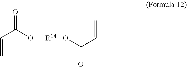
C(=C)C(O[R14]OC(C=C)=O)=O
